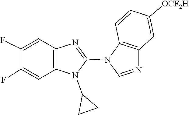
C1C(N2C(N3C=NC4=C3C=CC([OCF2H])=C4)=NC3=C2C=C(F)C(F)=C3)C1
